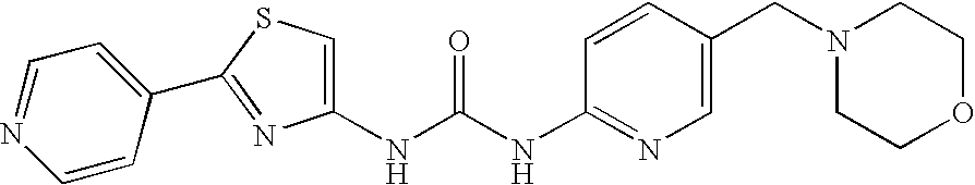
C1(NC(NC2=NC=C(CN3CCOCC3)C=C2)=O)=CSC(C2=CC=NC=C2)=N1
